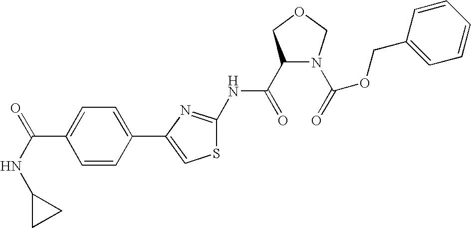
C1(C(=O)NC2=NC(C3=CC=C(C(NC4CC4)=O)C=C3)=CS2)N(C(=O)OCC2=CC=CC=C2)COC1
